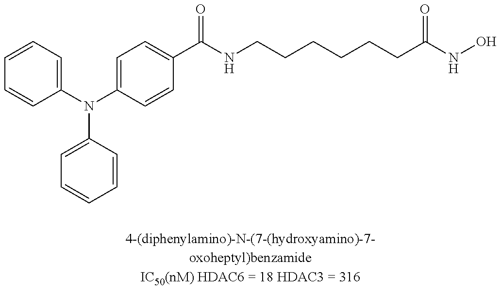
C1=CC=C(N(C2=CC=C(C(NCCCCCCC(NO)=O)=O)C=C2)C2=CC=CC=C2)C=C1
